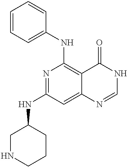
C1NCCCC1NC1=NC(NC2=CC=CC=C2)=C2C(=C1)N=CNC2=O
